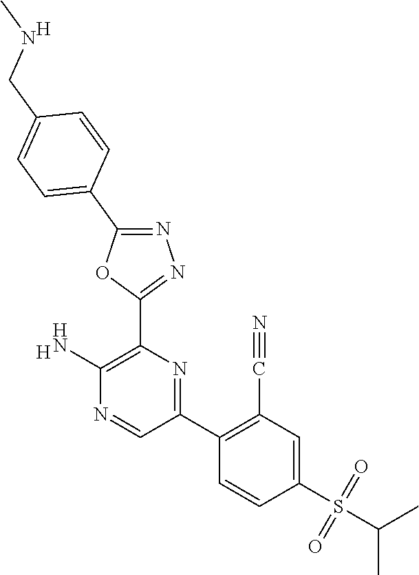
[H].C1(N)=C(C2=NN=C(C3=CC=C(CNC)C=C3)O2)N=C(C2=C(C#N)C=C(S(C(C)C)(=O)=O)C=C2)C=N1.[H]
